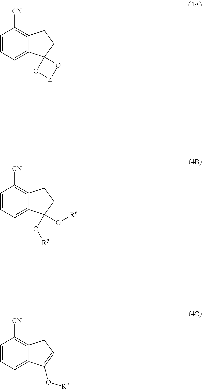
C1=C2C3(CCC2=C([CN])C=C1)O[Z]O3.C1=C2C(O[R5])(O[R6])CCC2=C([CN])C=C1.C1=C2C(O[R7])=CCC2=C([CN])C=C1
